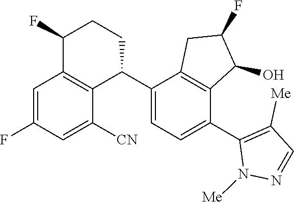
C1(C2C3=C(C(F)CC2)C=C(F)C=C3[CN])=CC=C(C2=C([Me])C=NN2[Me])C2=C1CC(F)C2O
